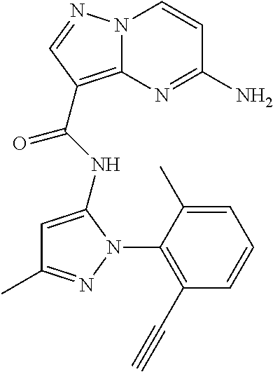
NC1=NC2=C(C(=O)NC3=CC(C)=NN3C3=C(C#C)C=CC=C3C)C=NN2C=C1
